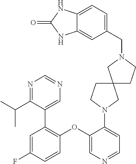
N1=C(C(C)C)C(C2=C(OC3=CN=CC=C3N3CC4(CC3)CCN(CC3=CC=C5C(=C3)NC(=O)N5)C4)C=CC(F)=C2)=CN=C1
